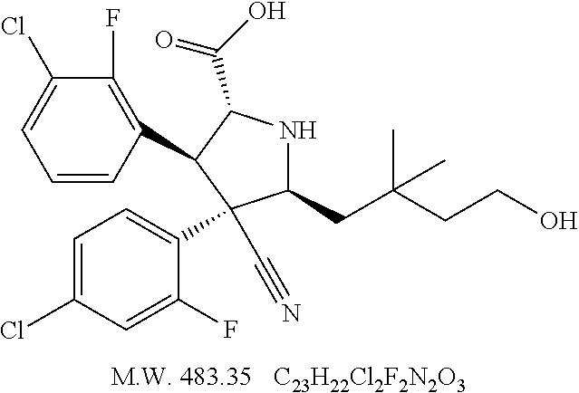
[C23H22Cl2F2N2O3].C1=CC(C2C(C(=O)O)NC(CC(C)(C)CCO)C2(C2=CC=C(Cl)C=C2F)C#N)=C(F)C(Cl)=C1
